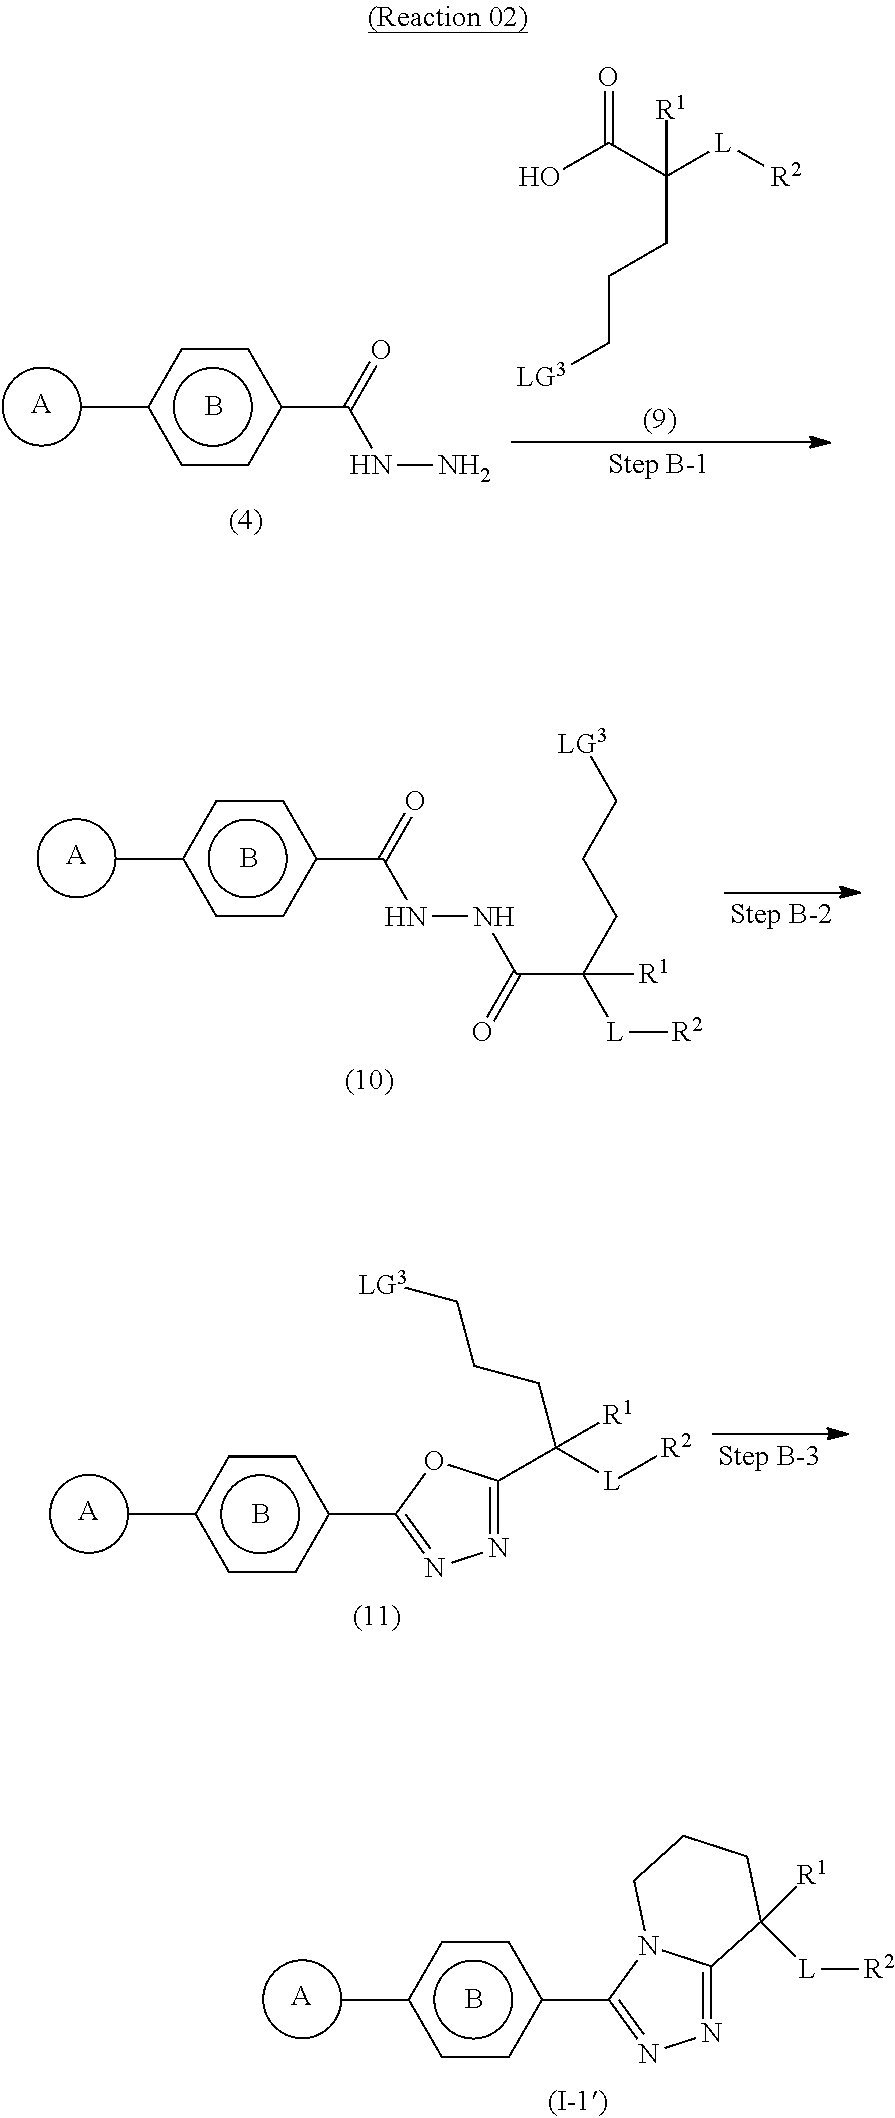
[A].B.c1cc(C2=NN=C(C([L][R2])(CCC[LG3])[R1])O2)ccc1C.[A].B.c1cc(C2=NN=C3N2CCCC3([L][R2])[R1])ccc1C.[A].B.c1cc(C(=O)NN)ccc1C.O=C(C([L][R2])(CCC[LG3])[R1])O.[A].B.c1cc(C(=O)NNC(C(CCC[LG3])([L][R2])[R1])=O)ccc1C
